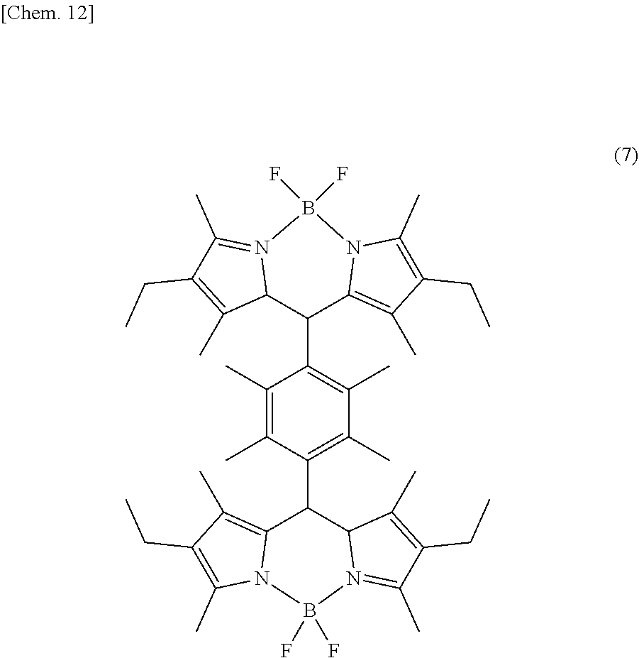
C1(C)=C(C)C(C2C3=C(C)C(CC)=C(C)N3B(F)(F)N3=C(C)C(CC)=C(C)C23)=C(C)C(C)=C1C1C2=C(C)C(CC)=C(C)N2B(F)(F)N2=C(C)C(CC)=C(C)C12
